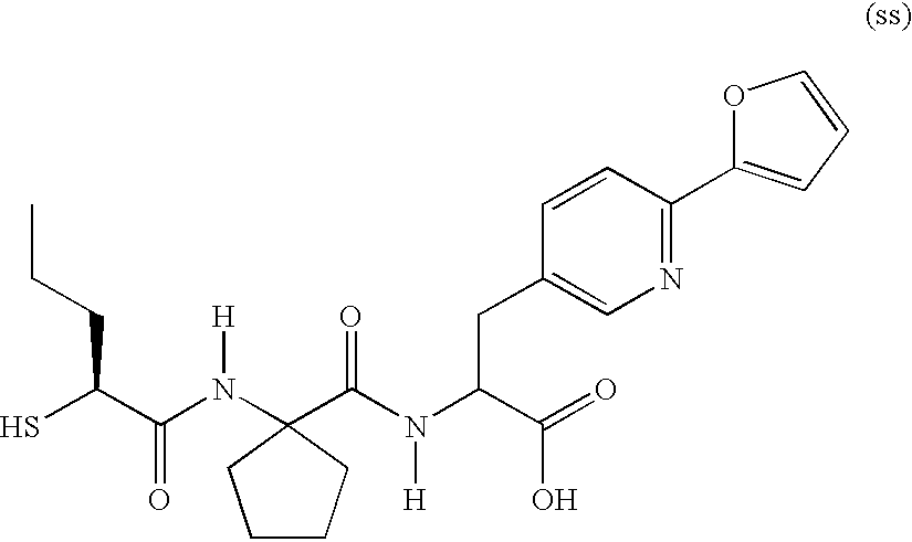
SC(C(N([H])C1(C(N(C(C(=O)O)CC2=CN=C(C3=CC=CO3)C=C2)[H])=O)CCCC1)=O)CCC
